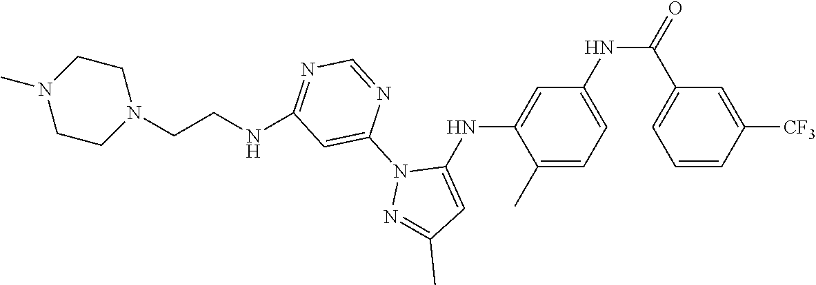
C1(C)=CC=C(NC(=O)C2=CC=CC([CF3])=C2)C=C1NC1=CC(C)=NN1C1=CC(NCCN2CCN(C)CC2)=NC=N1
